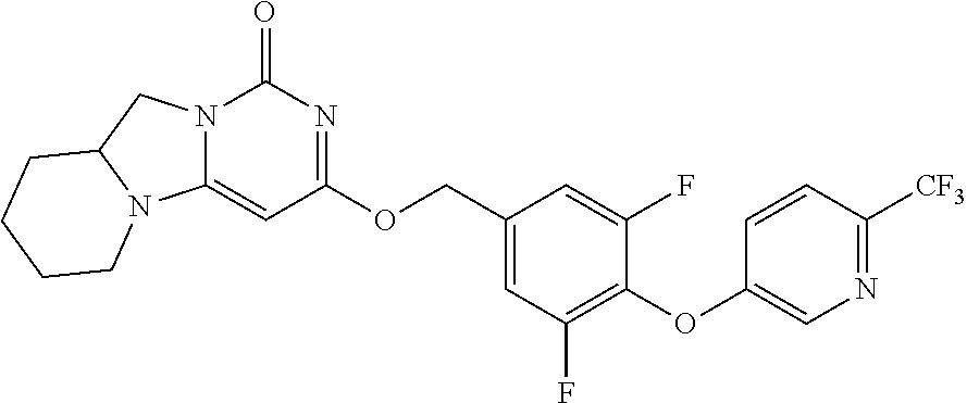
C1(OC2=CN=C([CF3])C=C2)=C(F)C=C(COC2=NC(=O)N3C(=C2)N2C(C3)CCCC2)C=C1F
